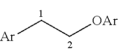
[Ar]CC[OAr]
